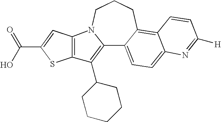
C12=C(C3CCCCC3)C3=C(N1CCCC1=C4C(=CC=C21)N=C([H])C=C4)C=C(C(=O)O)S3
